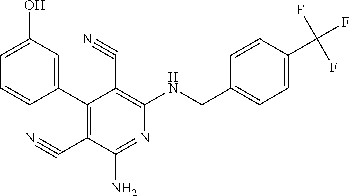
C1(C2=C(C#N)C(N)=NC(NCC3=CC=C(C(F)(F)F)C=C3)=C2C#N)=CC(O)=CC=C1
